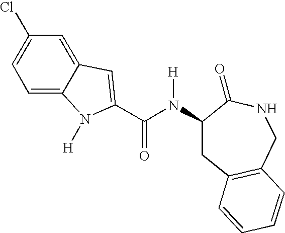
C1=C2C(=CC(Cl)=C1)C=C(C(N([H])C1CC3=C(CNC1=O)C=CC=C3)=O)N2[H]
